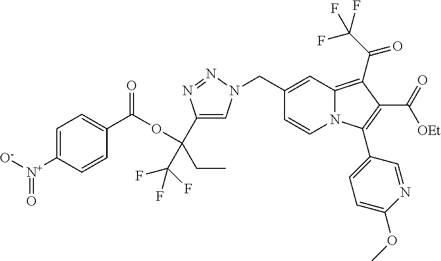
C1=C([N+]([O-])=O)C=CC(C(OC(C2=CN(CC3=CC4=C(C(=O)C(F)(F)F)C(C([OEt])=O)=C(C5=CC=C(OC)N=C5)N4C=C3)N=N2)(CC)C(F)(F)F)=O)=C1
